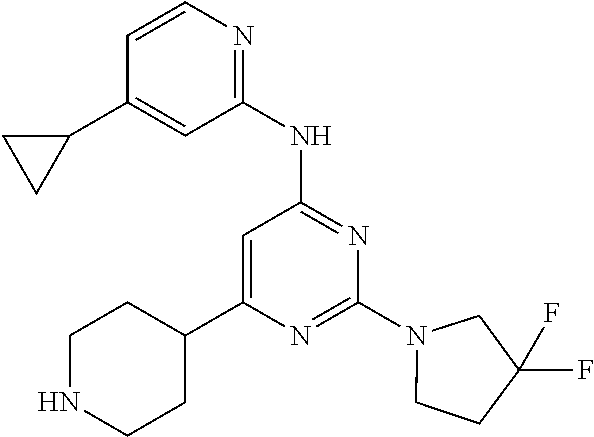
N1=C(N2CCC(F)(F)C2)N=C(NC2=NC=CC(C3CC3)=C2)C=C1C1CCNCC1
